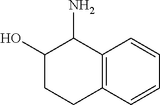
C12=C(C=CC=C1)CCC(O)C2N
